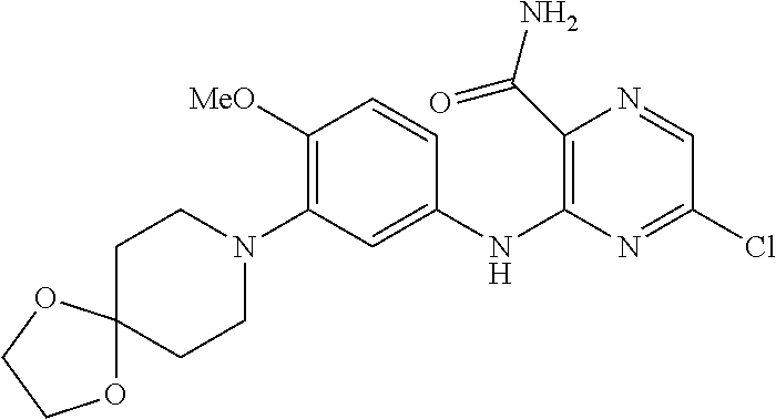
C1([MeO])=C(N2CCC3(CC2)OCCO3)C=C(NC2=C(C(N)=O)N=CC(Cl)=N2)C=C1
